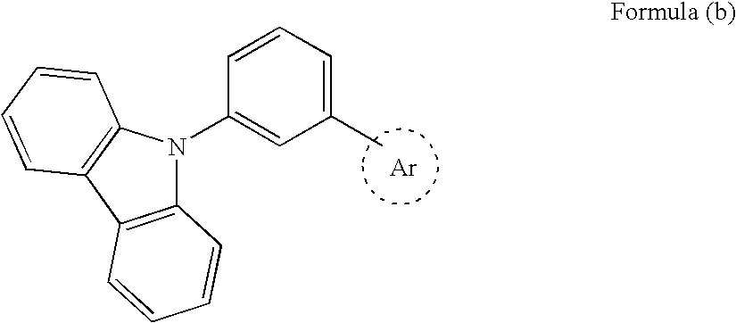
[Ar].C1=CC=C(C)C=C1N1C2=C(C3=C1C=CC=C3)C=CC=C2
